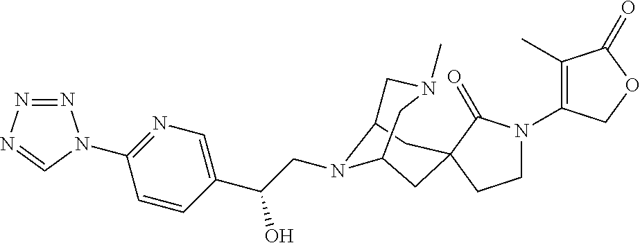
N1(C2=C(C)C(=O)OC2)CCC2(C1=O)CC1N(CC(C3=CN=C(N4N=NN=C4)C=C3)O)C(C2)CN(C)C1
